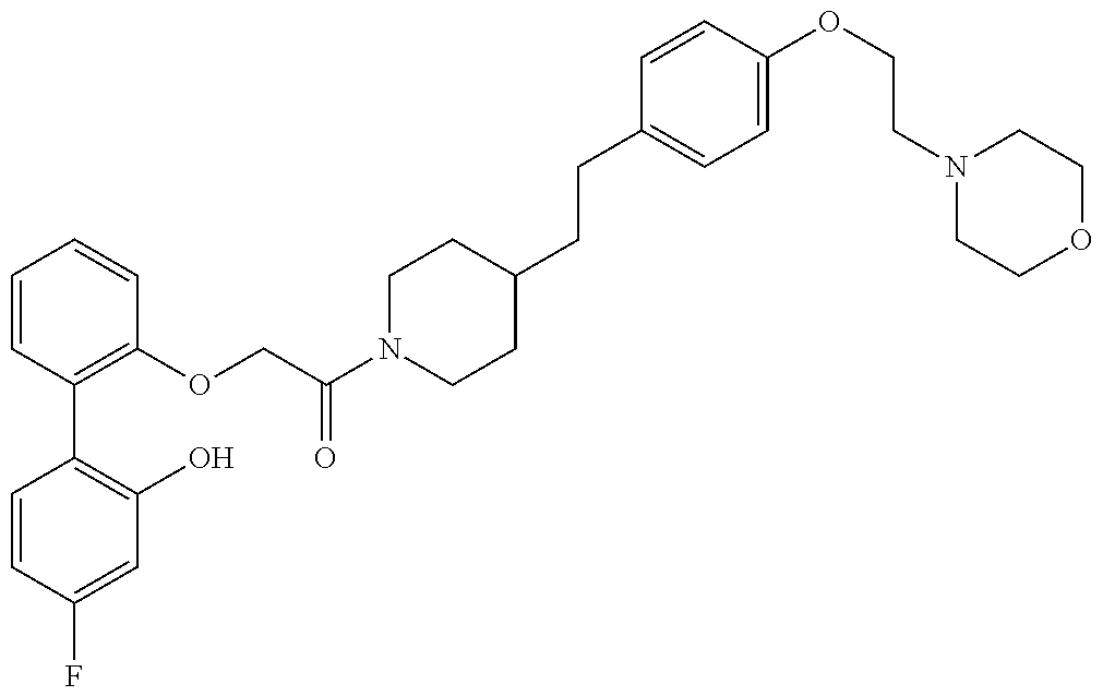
C1=CC(F)=CC(O)=C1C1=C(OCC(N2CCC(CCC3=CC=C(OCCN4CCOCC4)C=C3)CC2)=O)C=CC=C1
